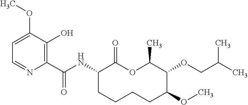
C1(C(NC2C(=O)OC(C)C(OCC(C)C)C(OC)CCCC2)=O)=C(O)C(OC)=CC=N1
